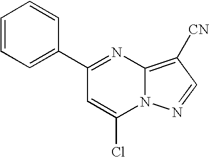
C12=C([CN])C=NN1C(Cl)=CC(C1=CC=CC=C1)=N2
